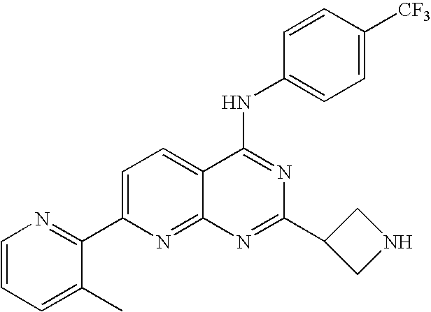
C1=CC=C(C)C(C2=CC=C3C(=N2)N=C(C2CNC2)N=C3NC2=CC=C([CF3])C=C2)=N1
